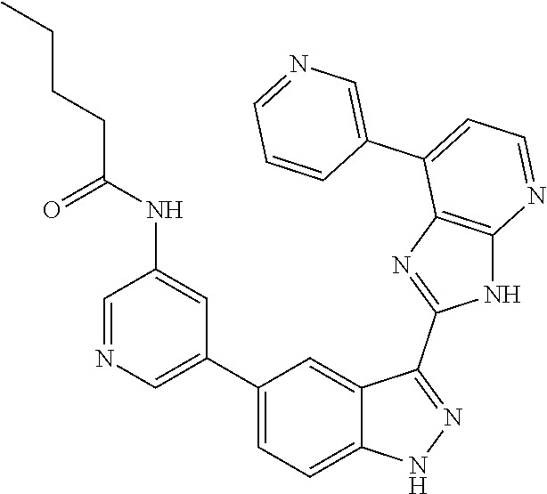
C1=NC=C(C2=CC=C3C(=C2)C(C2=NC4=C(N2)N=CC=C4C2=CN=CC=C2)=NN3)C=C1NC(CCCC)=O
